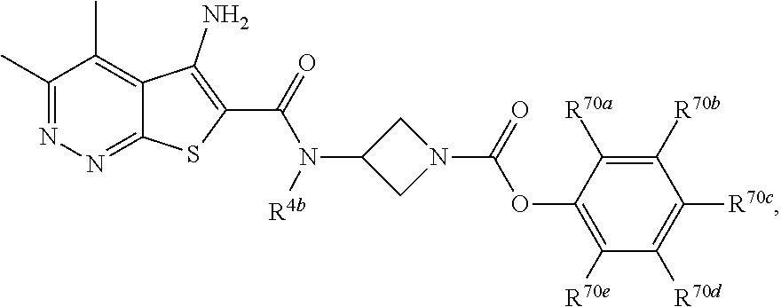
C1(C)=NN=C2C(=C1C)C(N)=C(C(N(C1CN(C(OC3=C([R70e])C([R70d])=C([R70c])C([R70b])=C3[R70a])=O)C1)[R4b])=O)S2
